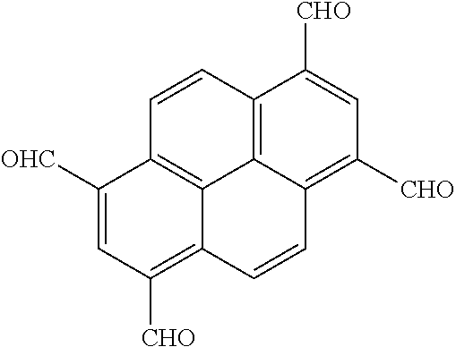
C12=C3C(=C([CHO])C=C1[CHO])C=CC1=C([CHO])C=C([OHC])C(=C31)C=C2
